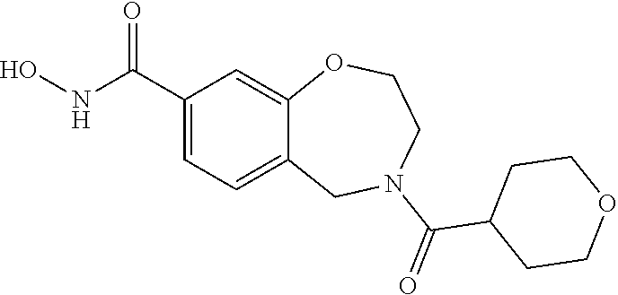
C1(C(NO)=O)=CC=C2C(=C1)OCCN(C(=O)C1CCOCC1)C2
